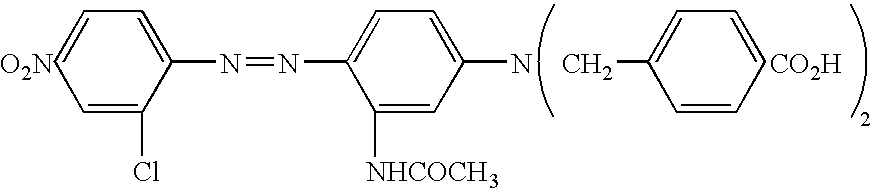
C1(N=NC2=CC=C(N)C=C2[NHCOCH3])=CC=CC=C1Cl.CC1=CC=CC=C1.[CO2H].[O2N]
